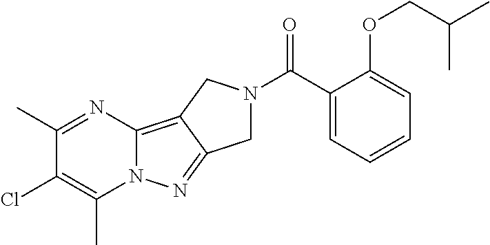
C1N(C(=O)C2=CC=CC=C2OCC(C)C)CC2=C3N(N=C12)C(C)=C(Cl)C(C)=N3
